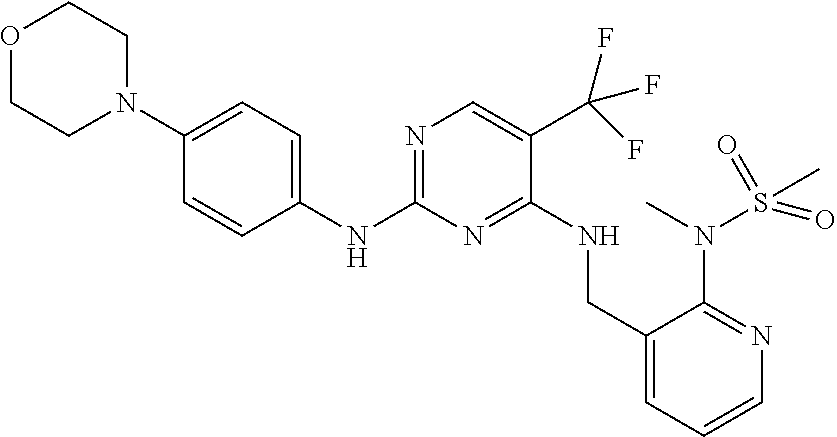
C1(NC2=NC=C(C(F)(F)F)C(NCC3=CC=CN=C3N(C)S(C)(=O)=O)=N2)=CC=C(N2CCOCC2)C=C1
